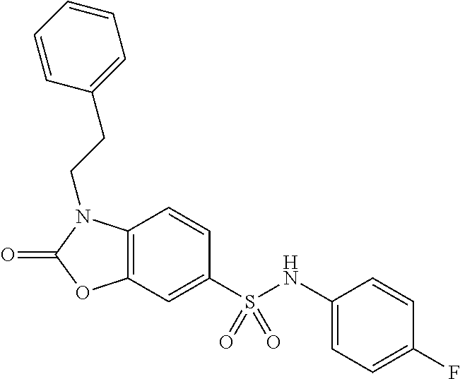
C1=CC2=C(C=C1S(NC1=CC=C(F)C=C1)(=O)=O)OC(=O)N2CCC1=CC=CC=C1
